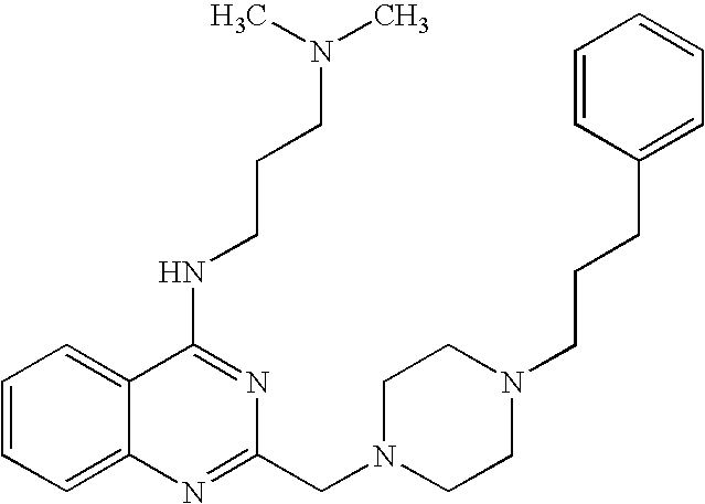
C1=CC=C2C(=C1)C(NCCCN(C)C)=NC(CN1CCN(CCCC3=CC=CC=C3)CC1)=N2
